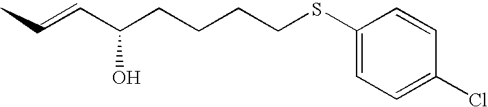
CC=CC(CCCCSC1=CC=C(Cl)C=C1)O
